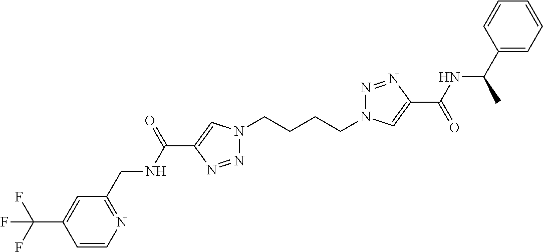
N1(CCCCN2N=NC(C(=O)NC(C3=CC=CC=C3)C)=C2)N=NC(C(NCC2=NC=CC(C(F)(F)F)=C2)=O)=C1
